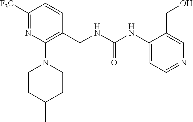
C1(NC(NCC2=C(N3CCC(C)CC3)N=C([F3C])C=C2)=O)=CC=NC=C1CO
